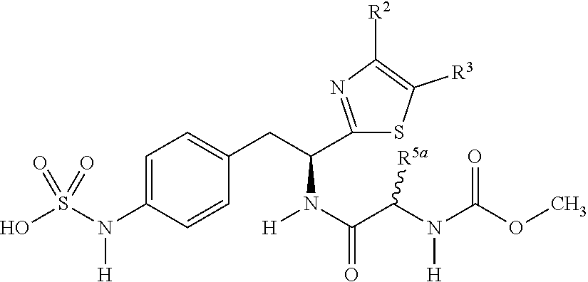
C1=C(N(S(O)(=O)=O)[H])C=CC(CC(N(C(C(N([H])C(=O)OC)[R5a])=O)[H])C2=NC([R2])=C([R3])S2)=C1
